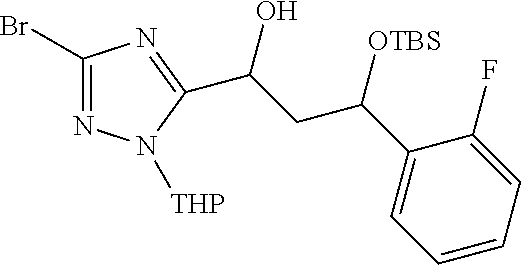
C1(Br)=NN([THP])C(C(CC(C2=CC=CC=C2F)[OTBS])O)=N1
